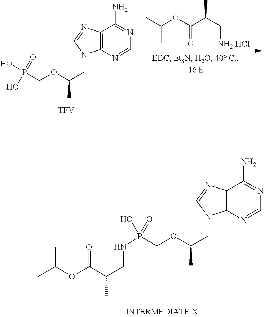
C12=C(N=CN=C1N)N(CC(C)OCP(O)(=O)NCC(C(OC(C)C)=O)C)C=N2.Cl.[TFV].C12=C(N=CN=C1N)N(CC(C)OCP(=O)(O)O)C=N2.CC(OC(C(C)CN)=O)C
